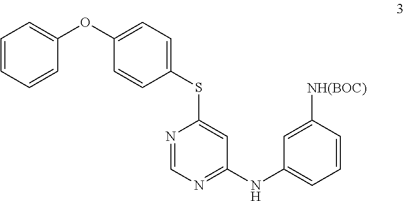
C1=CC=CC(OC2=CC=C(SC3=CC(NC4=CC=CC([NH(BOC)])=C4)=NC=N3)C=C2)=C1
